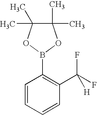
C1=CC=CC(C(F)(F)[H])=C1B1OC(C)(C)C(C)(C)O1
